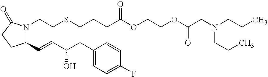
C1=C(CC(C=CC2CCC(=O)N2CCSCCCC(=O)OCCOC(=O)CN(CCC)CCC)O)C=CC(F)=C1
